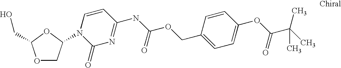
O1CC(N2C(=O)N=C(NC(OCC3=CC=C(OC(C(C)(C)C)=O)C=C3)=O)C=C2)OC1CO
